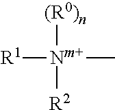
[R1][Nm+](C)([(R0)n])[R2]
